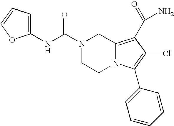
C1(NC(N2CCN3C(=C(C(N)=O)C(Cl)=C3C3=CC=CC=C3)C2)=O)=CC=CO1
